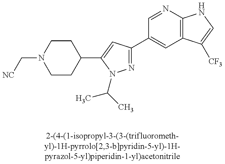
N1=C(C2=CC3=C(N=C2)NC=C3[CF3])C=C(C2CCN(C[NC])CC2)N1C(C)C
